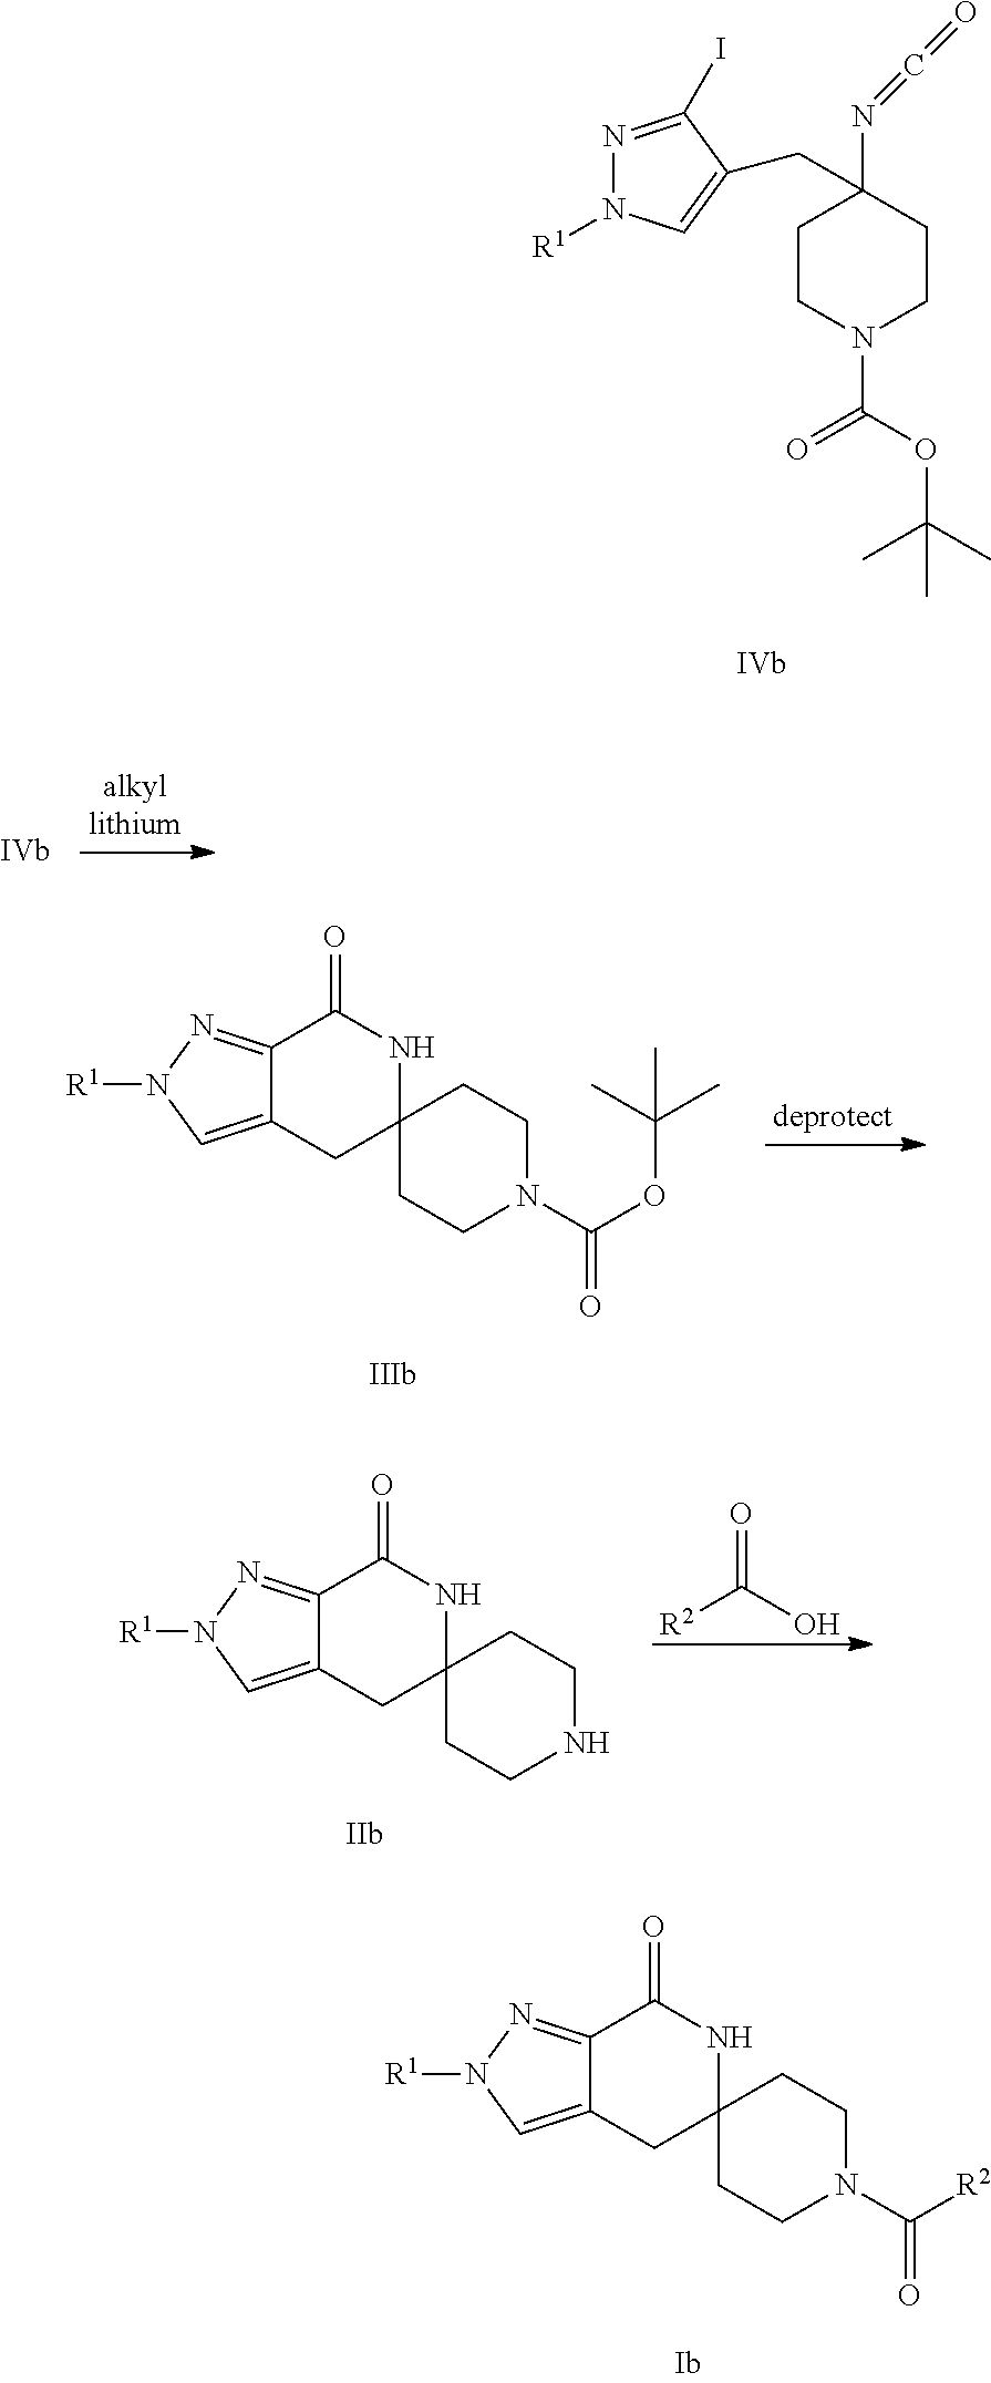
N1=C(I)C(CC2(N=C=O)CCN(C(OC(C)(C)C)=O)CC2)=CN1[R1].C12=CN([R1])N=C1C(=O)NC1(C2)CCN(C(OC(C)(C)C)=O)CC1.C12=CN([R1])N=C1C(=O)NC1(C2)CCN(C([R2])=O)CC1.C12=CN([R1])N=C1C(=O)NC1(C2)CCNCC1.[R2]C(O)=O
